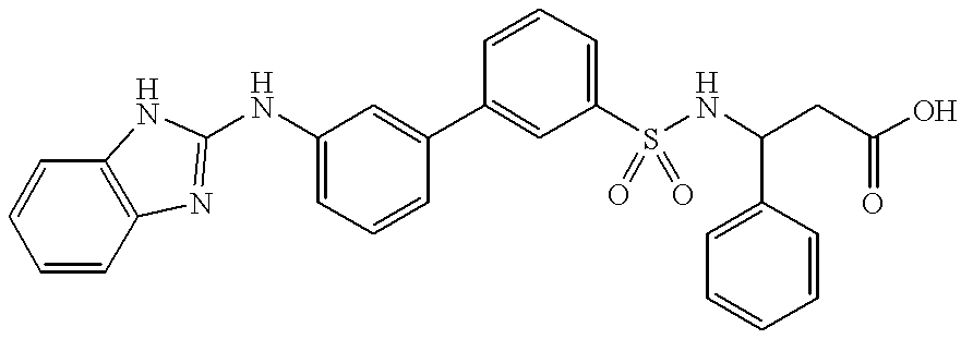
C1(S(=O)(=O)NC(CC(O)=O)C2=CC=CC=C2)=CC=CC(C2=CC(NC3=NC4=C(N3)C=CC=C4)=CC=C2)=C1
